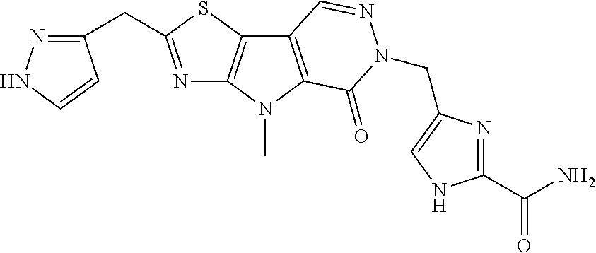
N1=C(CC2=NNC=C2)SC2=C1N(C)C1=C2C=NN(CC2=CNC(C(N)=O)=N2)C1=O
